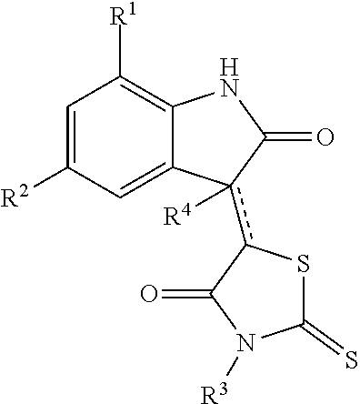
C1=C([R2])C=C2C(=C1[R1])NC(=O)c2(c1SC(=S)N([R3])C1=O)[R4]
